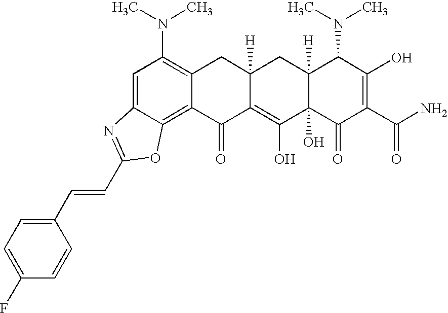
C1=C2C(=C3C(=C1N(C)C)CC1([H])C(=C(O)C4(O)C([H])(C1)C(N(C)C)C(O)=C(C(N)=O)C4=O)C3=O)OC(C=CC1=CC=C(F)C=C1)=N2
